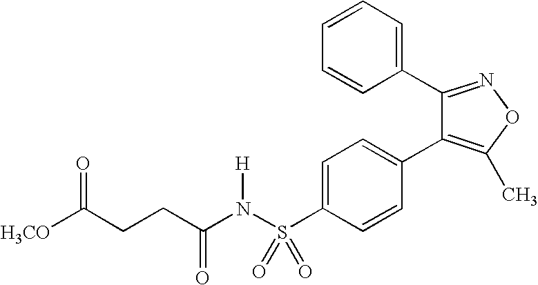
C1=C(S(N(C(CCC([H3CO])=O)=O)[H])(=O)=O)C=CC(C2=C(C)ON=C2C2=CC=CC=C2)=C1
